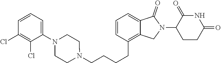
C(CCC1=C2C(=CC=C1)C(=O)N(C1CCC(=O)NC1=O)C2)CN1CCN(C2=CC=CC(Cl)=C2Cl)CC1
